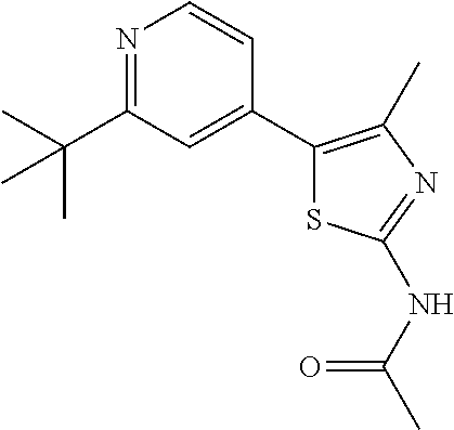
C1(C2=CC(C(C)(C)C)=NC=C2)=C(C)N=C(NC(=O)C)S1
